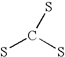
C(S)(S)S
